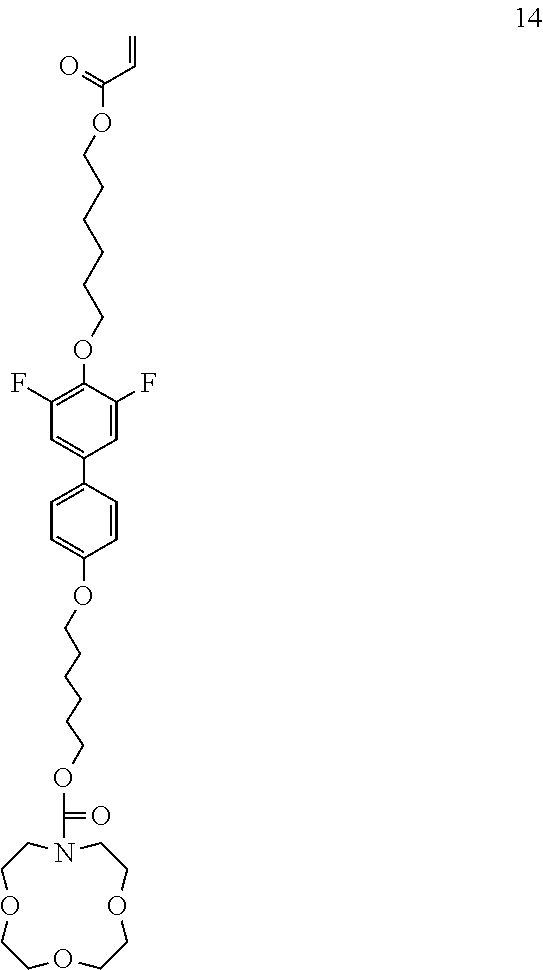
O=C(C=C)OCCCCCCOC1=C(F)C=C(C2=CC=C(OCCCCCCOC(=O)N3CCOCCOCCOCC3)C=C2)C=C1F
